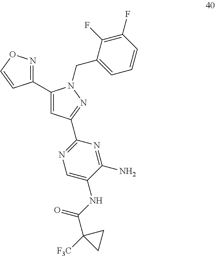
C1(C2=NOC=C2)=CC(C2=NC=C(NC(C3([F3C])CC3)=O)C(N)=N2)=NN1CC1=CC=CC(F)=C1F
